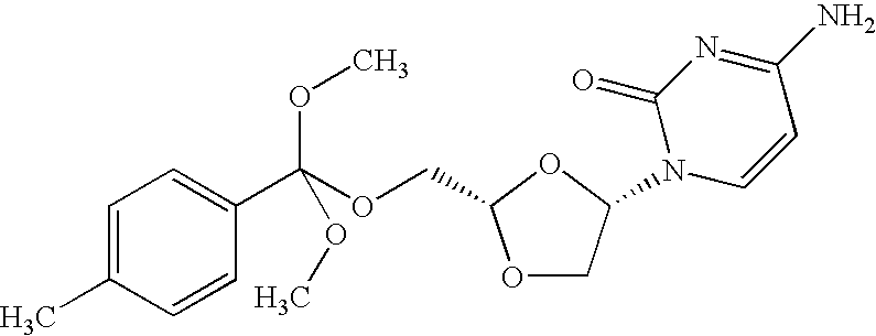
C1=C(C)C=CC(C(OCC2OCC(N3C=CC(N)=NC3=O)O2)(OC)OC)=C1
